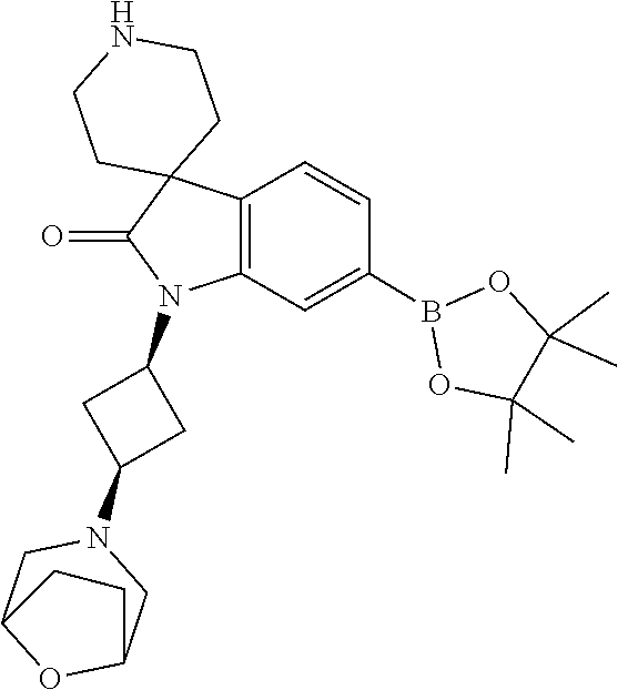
C1(C)(C)C(C)(C)OB(C2=CC3=C(C=C2)C2(C(=O)N3C3CC(N4CC5OC(C4)CC5)C3)CCNCC2)O1
